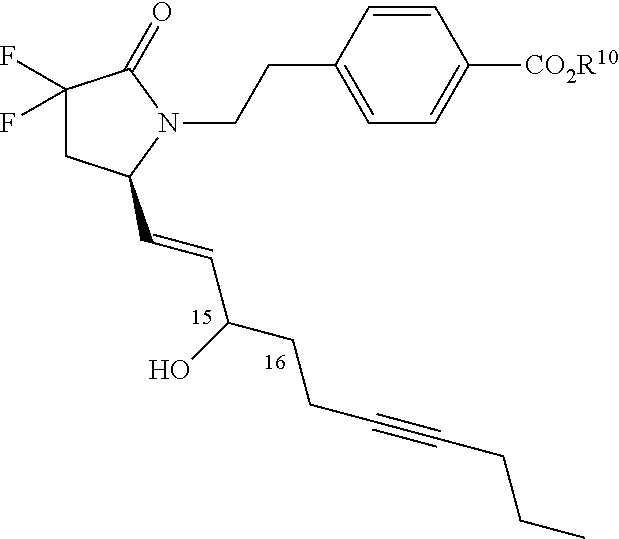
C1(F)(F)CC(C=CC(CCC#CCCC)O)N(CCC2=CC=C([CO2R10])C=C2)C1=O
